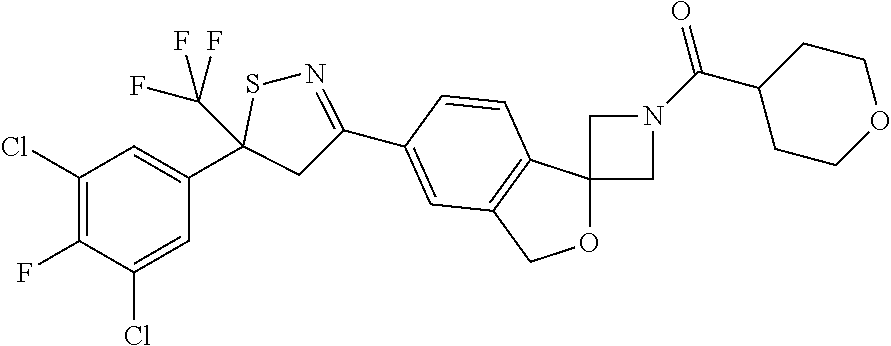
C1(Cl)=C(F)C(Cl)=CC(C2(C(F)(F)F)CC(C3=CC4=C(C5(OC4)CN(C(=O)C4CCOCC4)C5)C=C3)=NS2)=C1
